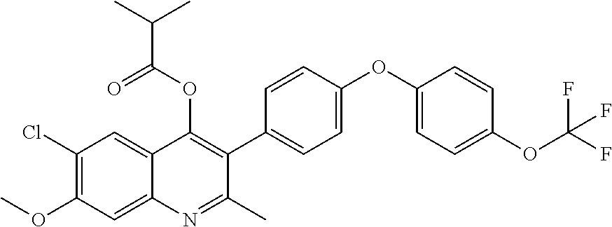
C1(Cl)=C(OC)C=C2C(=C1)C(OC(C(C)C)=O)=C(C1=CC=C(OC3=CC=C(OC(F)(F)F)C=C3)C=C1)C(C)=N2
